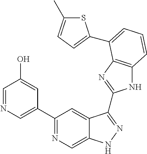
C1(C2=NC=C3C(=C2)C(C2=NC4=C(N2)C=CC=C4C2=CC=C(C)S2)=NN3)=CN=CC(O)=C1
